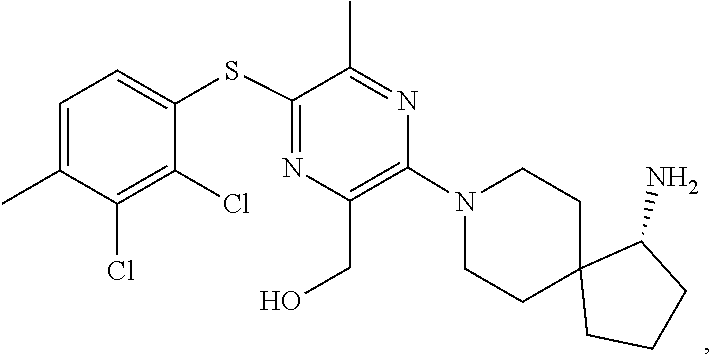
C1C2(CCCC2N)CCN(C2=C(CO)N=C(SC3=CC=C(C)C(Cl)=C3Cl)C(C)=N2)C1
